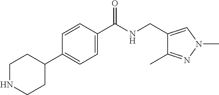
C1NCCC(C2=CC=C(C(NCC3=CN(C)N=C3C)=O)C=C2)C1
